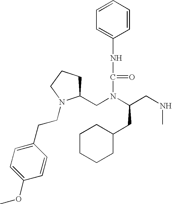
C(N(CC1CCCN1CCC1=CC=C(OC)C=C1)C(CNC)CC1CCCCC1)(NC1=CC=CC=C1)=O
